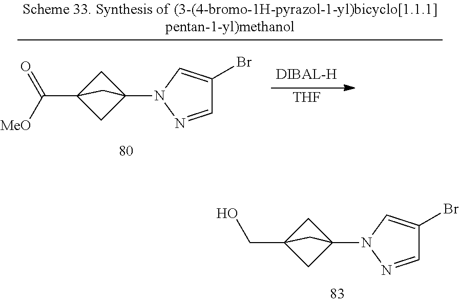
C1=NN(C23CC(C([MeO])=O)(C2)C3)C=C1Br.[THF].C1=NN(C23CC(CO)(C2)C3)C=C1Br
